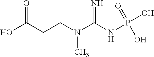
C(N(C(NP(O)(O)=O)=N)C)CC(O)=O
